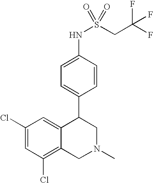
C1(Cl)=CC(Cl)=C2C(=C1)C(C1=CC=C(NS(=O)(=O)CC(F)(F)F)C=C1)CN(C)C2
